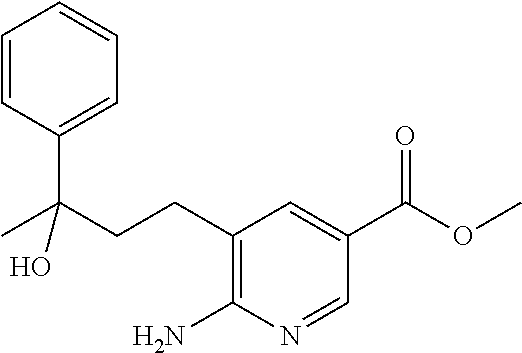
C1(CCC(C)(C2=CC=CC=C2)O)=C(N)N=CC(C(OC)=O)=C1
